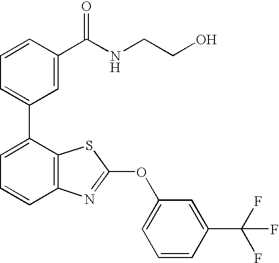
C1=C(C2=CC=CC3=C2SC(OC2=CC=CC(C(F)(F)F)=C2)=N3)C=C(C(NCCO)=O)C=C1
